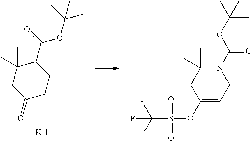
C1C(=O)CCC(C(=O)OC(C)(C)C)C1(C)C.[K].C1C(OS(=O)(C(F)(F)F)=O)=CCN(C(=O)OC(C)(C)C)C1(C)C
